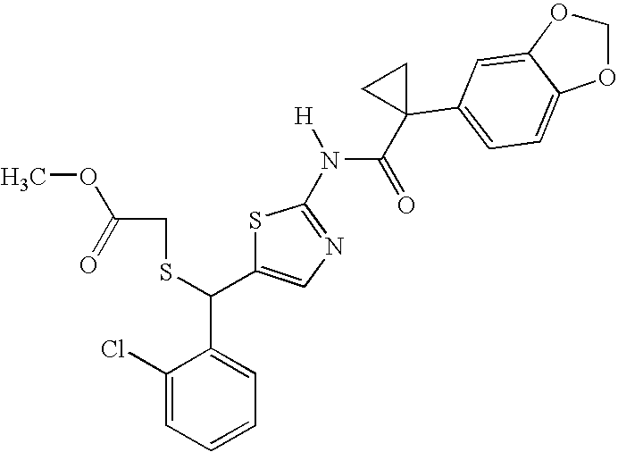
C1(Cl)=CC=CC=C1C(C1=CN=C(N(C(=O)C2(C3=CC=C4C(=C3)OCO4)CC2)[H])S1)SCC(OC)=O
